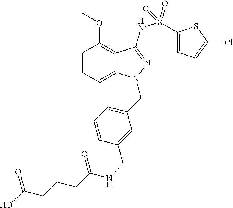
C1=CC=C2C(=C1OC)C(NS(=O)(=O)C1=CC=C(Cl)S1)=NN2CC1=CC=CC(CNC(CCCC(O)=O)=O)=C1
